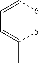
[6]C=CC=C([5])C
